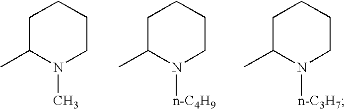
C1C(C)N(C)CCC1.C1C(C)N([n-C4H9])CCC1.C1C(C)N([n-C3H7])CCC1
